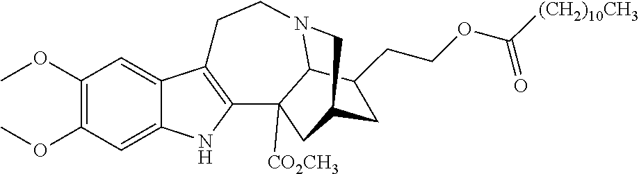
C1(OC)=C(OC)C=C2C(=C1)C1=C(N2)C2([CO2CH3])C3N(CC1)CC(C2)CC3CCOC([(CH2)10CH3])=O
